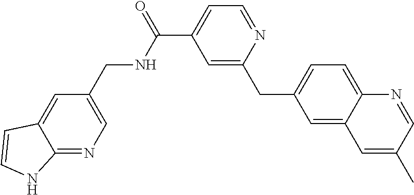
C1=C(CC2=CC(C(=O)NCC3=CN=C4C(=C3)C=CN4)=CC=N2)C=C2C(=C1)N=CC(C)=C2
